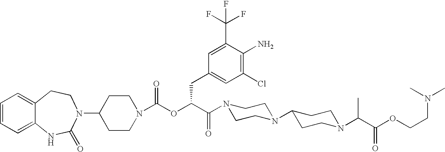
C12=CC=CC=C1NC(=O)N(C1CCN(C(OC(C(=O)N3CCN(C4CCN(C(C(OCCN(C)C)=O)C)CC4)CC3)CC3=CC(Cl)=C(N)C(C(F)(F)F)=C3)=O)CC1)CC2
